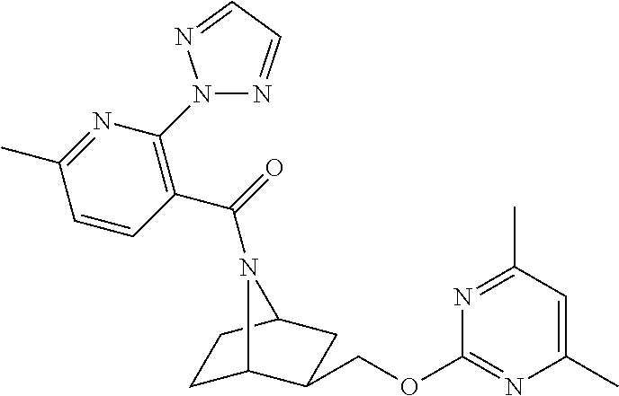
C1C2C(COC3=NC(C)=CC(C)=N3)CC(C1)N2C(=O)C1=C(N2N=CC=N2)N=C(C)C=C1
